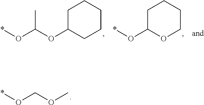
CC(OC1CCCCC1)O*.*OC1OCCCC1.*OCOC
